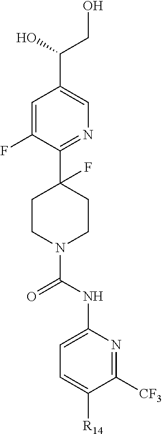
C1=C(F)C(C2(F)CCN(C(NC3=CC=C([R14])C([CF3])=N3)=O)CC2)=NC=C1C(O)CO
